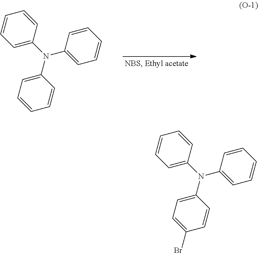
C1(N(C2=CC=CC=C2)C2=CC=CC=C2)=CC=CC=C1.C1(N(C2=CC=CC=C2)C2=CC=C(Br)C=C2)=CC=CC=C1
